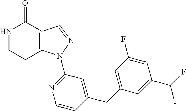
C12=C(C=NN1C1=NC=CC(CC3=CC(F)=CC(C(F)F)=C3)=C1)C(=O)NCC2
